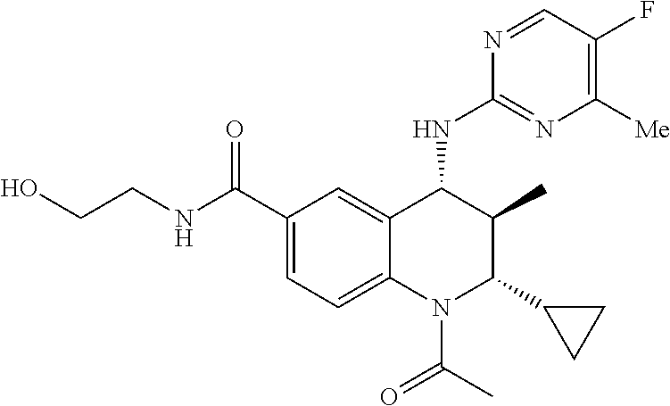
C12=CC(C(NCCO)=O)=CC=C1N(C(C)=O)C(C1CC1)C(C)C2NC1=NC([Me])=C(F)C=N1
